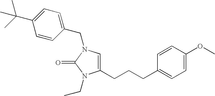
C1(CCCC2=CC=C(OC)C=C2)=CN(CC2=CC=C(C(C)(C)C)C=C2)C(=O)N1CC
